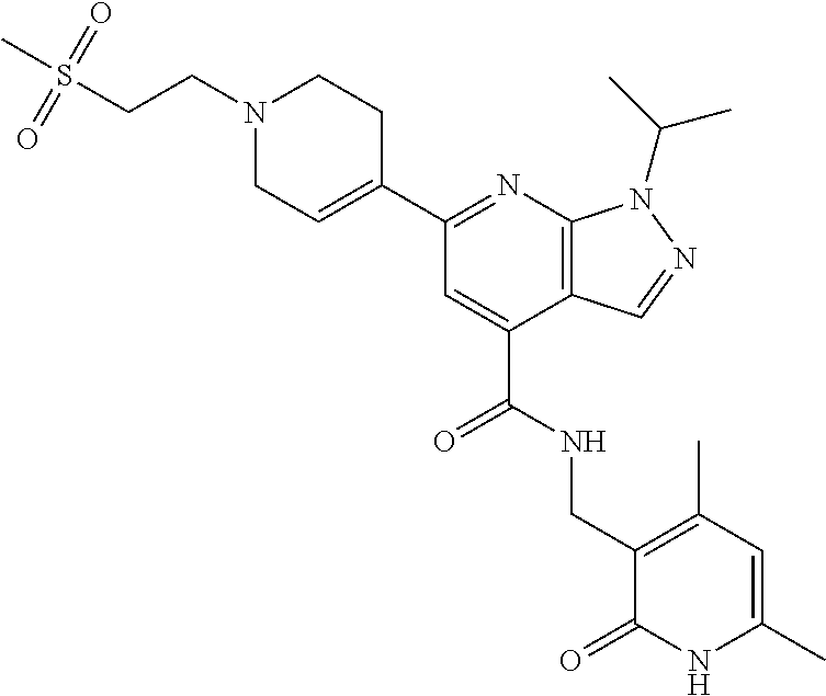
N1(CCS(C)(=O)=O)CC=C(C2=NC3=C(C(C(NCC4=C(C)C=C(C)NC4=O)=O)=C2)C=NN3C(C)C)CC1
